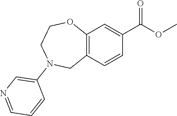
C12=C(C=CC(C(OC)=O)=C1)CN(C1=CN=CC=C1)CCO2
